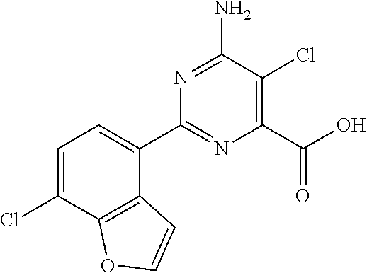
C1(C2=CC=C(Cl)C3=C2C=CO3)=NC(C(=O)O)=C(Cl)C(N)=N1
